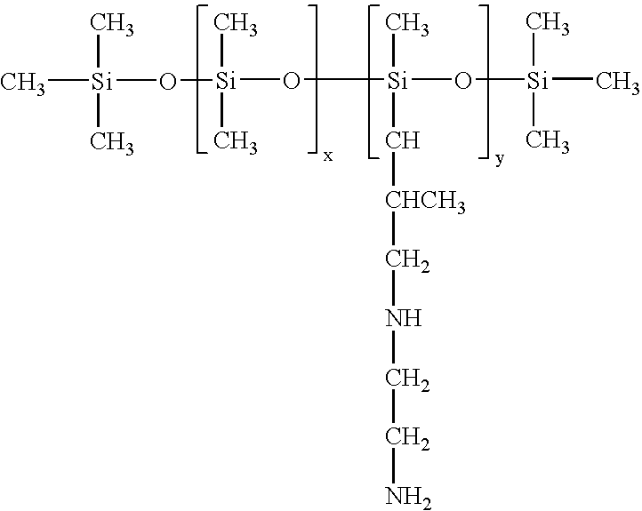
C[Si](C)(C)O[Si](C)(C)O[Si](C)(C[CHCH3]CNCCN)O[Si](C)(C)C
